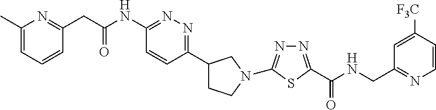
C1(CC(NC2=NN=C(C3CCN(C4=NN=C(C(NCC5=NC=CC([F3C])=C5)=O)S4)C3)C=C2)=O)=NC(C)=CC=C1
